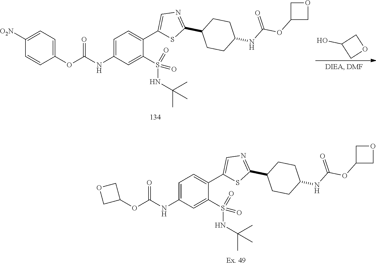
C1(O)COC1.C1(OC(NC2CCC(C3=NC=C(C4=CC=C(NC(OC5=CC=C([O2N])C=C5)=O)C=C4S(=O)(NC(C)(C)C)=O)S3)CC2)=O)COC1.C1(OC(NC2CCC(C3=NC=C(C4=CC=C(NC(OC5COC5)=O)C=C4S(=O)(NC(C)(C)C)=O)S3)CC2)=O)COC1
